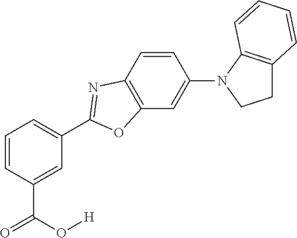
C1=C(C(O[H])=O)C=CC=C1C1=NC2=C(C=C(N3CCC4=C3C=CC=C4)C=C2)O1
